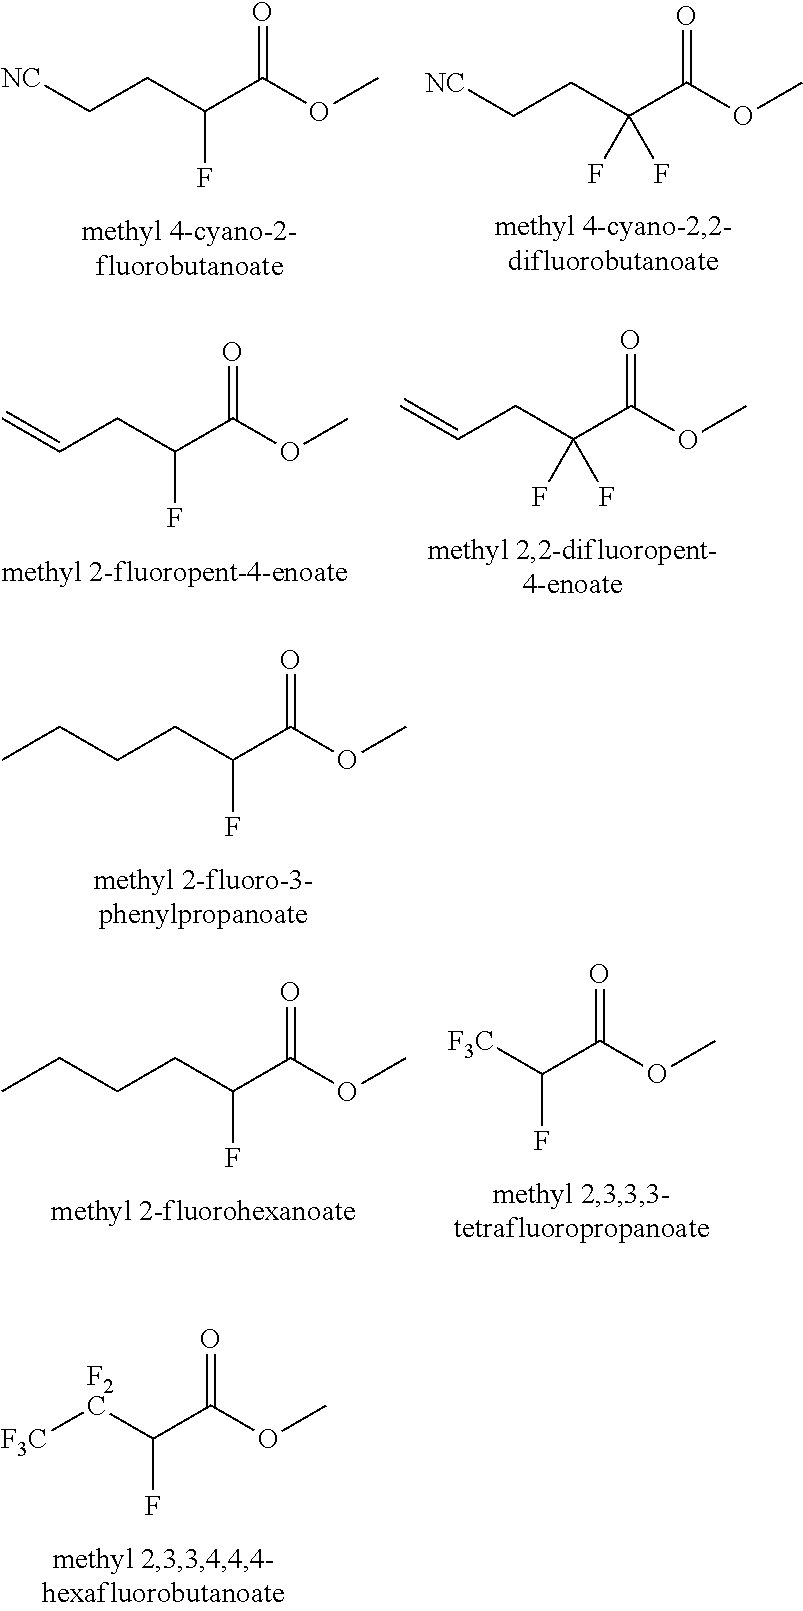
C(C(C(OC)=O)F)CCC.[F2C](C(C(OC)=O)F)[F3C].C(C(C(OC)=O)F)C[NC].C(C(C(OC)=O)(F)F)C[NC].C(C(C(OC)=O)F)C=C.C(C(C(OC)=O)(F)F)C=C.C(C(C(OC)=O)F)CCC.[F3C]C(C(OC)=O)F
